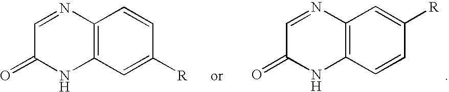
C1=NC2=C(NC1=O)C=C([R])C=C2.C1=NC2=C(NC1=O)C=CC([R])=C2
